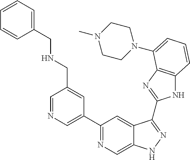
C1=NC=C(C2=NC=C3C(=C2)C(C2=NC4=C(N2)C=CC=C4N2CCN(C)CC2)=NN3)C=C1CNCC1=CC=CC=C1
